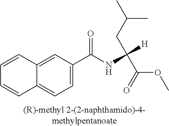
C1=C(C(NC([H])(C(=O)OC)CC(C)C)=O)C=C2C(=C1)C=CC=C2
